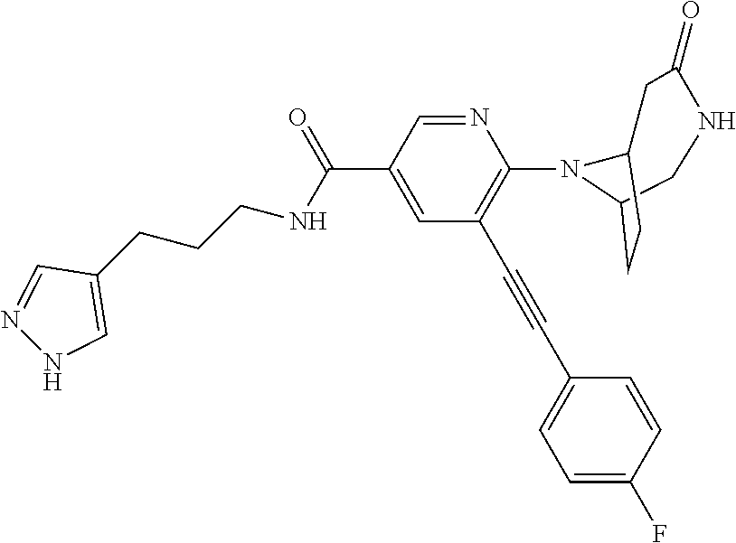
N1=CC(C(=O)NCCCC2=CNN=C2)=CC(C#CC2=CC=C(F)C=C2)=C1N1C2CCC1CNC(=O)C2
